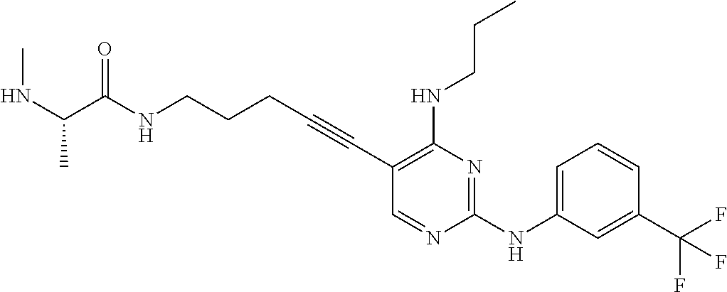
N(CCCC#CC1=C(NCCC)N=C(NC2=CC=CC(C(F)(F)F)=C2)N=C1)C(=O)C(NC)C
